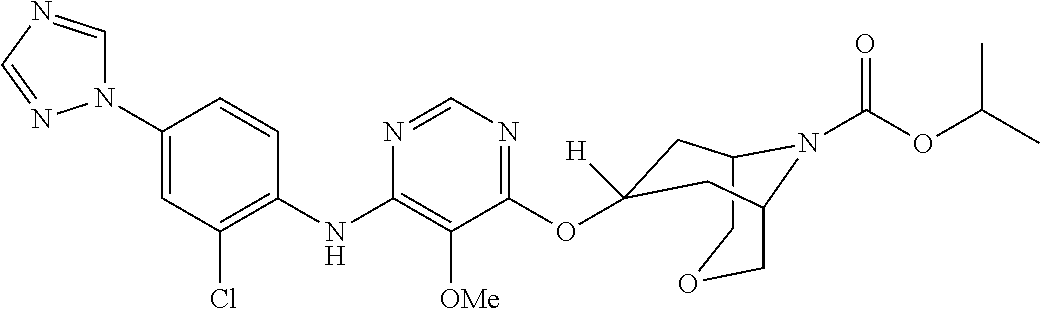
C12COCC(N1C(OC(C)C)=O)CC(OC1=NC=NC(NC3=C(Cl)C=C(N4C=NC=N4)C=C3)=C1[OMe])([H])C2
